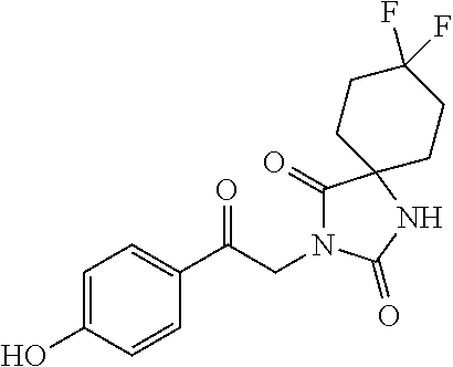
C1(C(CN2C(=O)C3(NC2=O)CCC(F)(F)CC3)=O)=CC=C(O)C=C1
